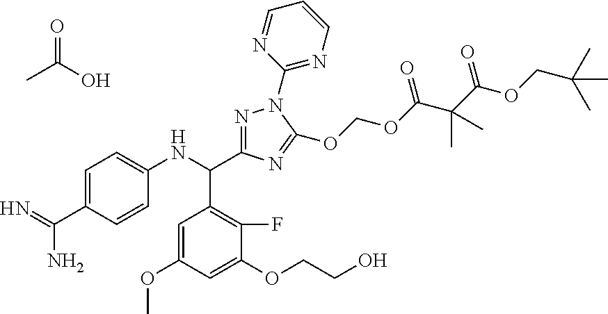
N=C(C1=CC=C(NC(C2=NN(C3=NC=CC=N3)C(OCOC(C(C(OCC(C)(C)C)=O)(C)C)=O)=N2)C2=C(F)C(OCCO)=CC(OC)=C2)C=C1)N.CC(O)=O
